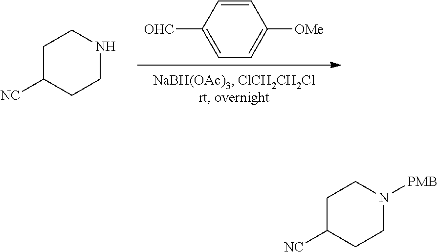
C1=CC([OHC])=CC=C1[OMe].N1CCC([NC])CC1.N1([PMB])CCC([NC])CC1
